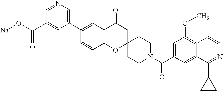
C12C(C(=O)CC3(O1)CCN(C(C1=CC(OC)=C4C(=C1)C(C1CC1)=NC=C4)=O)CC3)C=C(C1=CN=CC(C(O[Na])=O)=C1)C=C2
